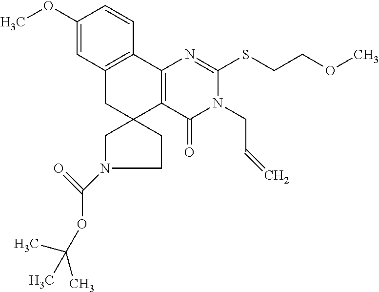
C1(OC)=CC2=C(C=C1)C1=C(C3(C2)CN(C(=O)OC(C)(C)C)CC3)C(=O)N(CC=C)C(SCCOC)=N1
